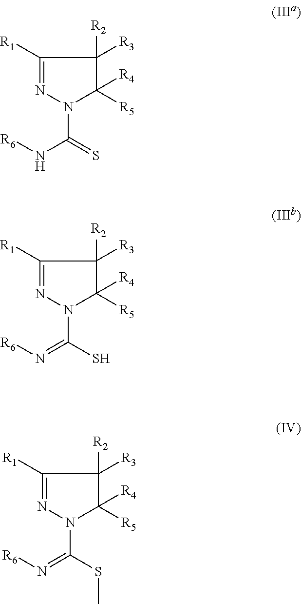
C1([R4])([R5])C([R2])([R3])C([R1])=NN1C(N[R6])=S.C1([R4])([R5])C([R2])([R3])C([R1])=NN1C(=N[R6])S.C1([R4])([R5])C([R2])([R3])C([R1])=NN1C(=N[R6])SC
